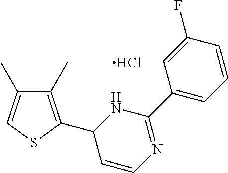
C1(C)=C(C2C=CN=C(C3=CC=CC(F)=C3)N2)SC=C1C.Cl
